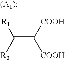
C(=C([COOH])[COOH])([R2])[R1]
